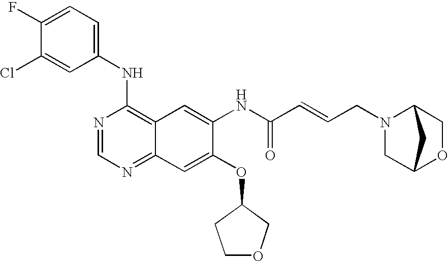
C1(NC2=C3C(=NC=N2)C=C(OC2COCC2)C(NC(C=CCN2CC4OCC2C4)=O)=C3)=CC=C(F)C(Cl)=C1
